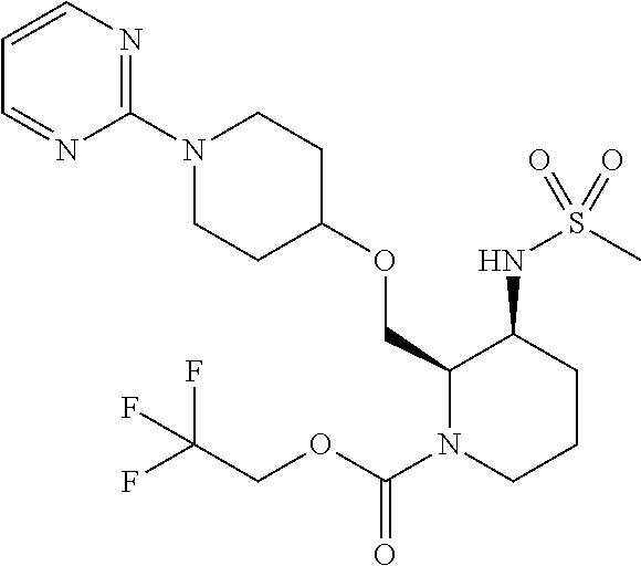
C1=CN=C(N2CCC(OCC3N(C(OCC(F)(F)F)=O)CCCC3NS(C)(=O)=O)CC2)N=C1
